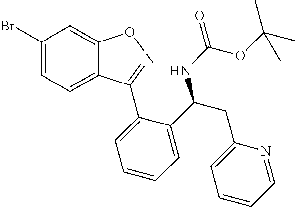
C1(Br)=CC=C2C(=C1)ON=C2C1=CC=CC=C1C(NC(=O)OC(C)(C)C)CC1=CC=CC=N1
